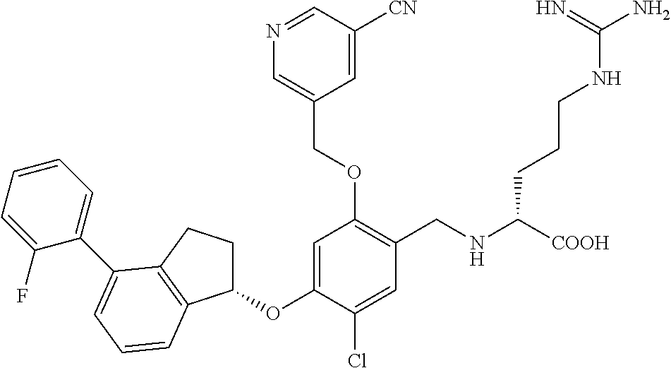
C1(OC2=CC(OCC3=CN=CC([CN])=C3)=C(CNC([COOH])CCCNC(N)=N)C=C2Cl)CCC2=C1C=CC=C2C1=CC=CC=C1F
